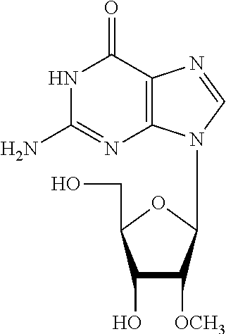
C1(O)C([OCH3])C(N2C3=C(N=C2)C(=O)NC(N)=N3)OC1CO
